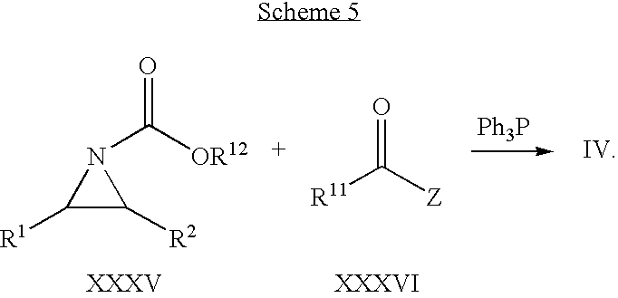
O=C(N1C([R1])C1[R2])[OR12].O=C([R11])[Z].[Ph3P]
